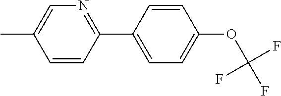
C1=CC(C2=NC=C(C)C=C2)=CC=C1OC(F)(F)F
